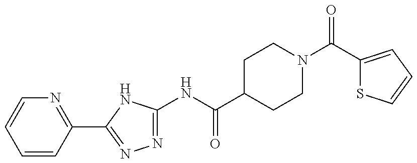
C1=CC(C2=NN=C(NC(=O)C3CCN(C(=O)C4=CC=CS4)CC3)N2)=NC=C1
